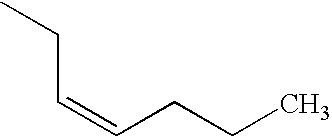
C(C=CCCC)C
